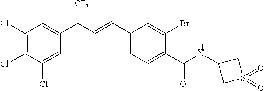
C1(Cl)=C(Cl)C(Cl)=CC(C(C=CC2=CC=C(C(=O)NC3CS(=O)(=O)C3)C(Br)=C2)[CF3])=C1
